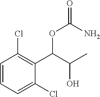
C1=CC=C(Cl)C(C(C(C)O)OC(N)=O)=C1Cl
